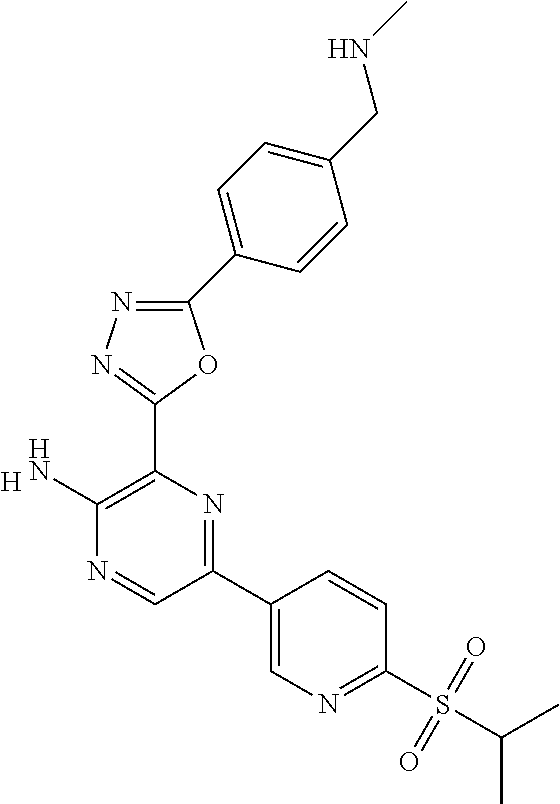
[H].C1(N)=C(C2=NN=C(C3=CC=C(CNC)C=C3)O2)N=C(C2=CN=C(S(C(C)C)(=O)=O)C=C2)C=N1
